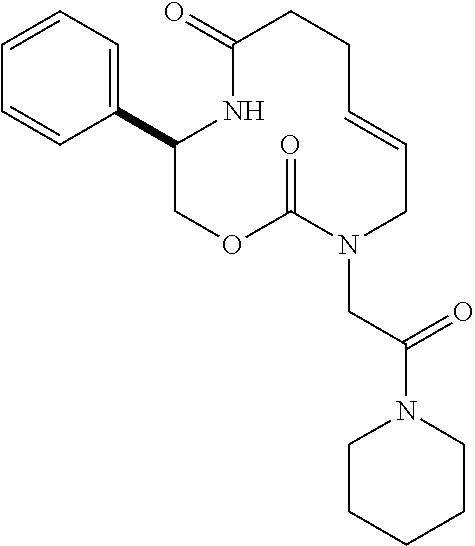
C1(C2=CC=CC=C2)COC(=O)N(CC(=O)N2CCCCC2)CC=CCCC(=O)N1
